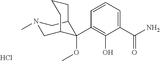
C1(C(N)=O)=CC=CC(C2(OC)C3CN(C)CC2CCC3)=C1O.Cl
